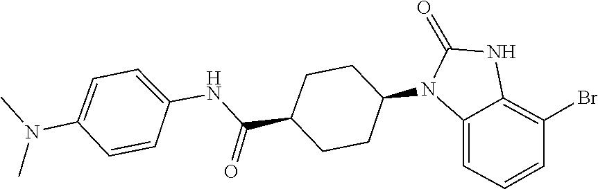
CN(C)C1=CC=C(NC(=O)C2CCC(N3C(=O)NC4=C(Br)C=CC=C43)CC2)C=C1
